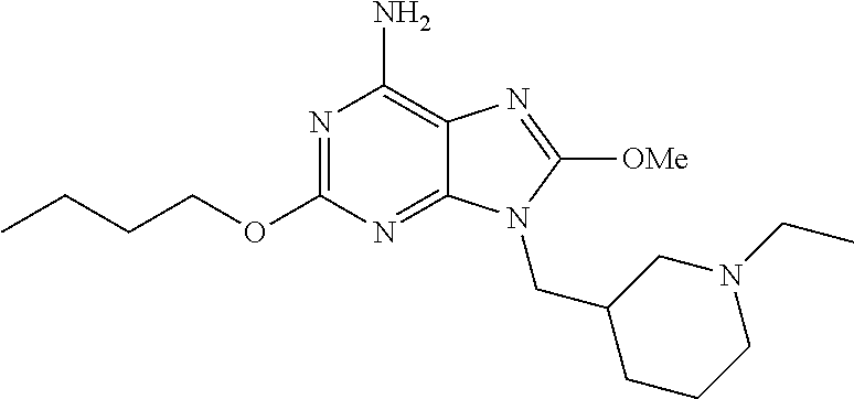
N1=C(OCCCC)N=C2C(=C1N)N=C([OMe])N2CC1CCCN(CC)C1
